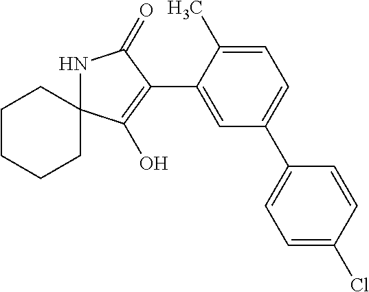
C1=C(Cl)C=CC(C2=CC=C(C)C(C3=C(O)C4(NC3=O)CCCCC4)=C2)=C1
